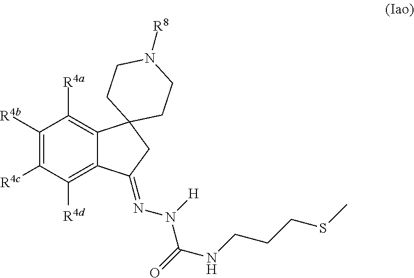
C1([R4b])=C([R4c])C([R4d])=C2C(=C1[R4a])C1(CC2=NN(C(=O)NCCCSC)[H])CCN([R8])CC1
